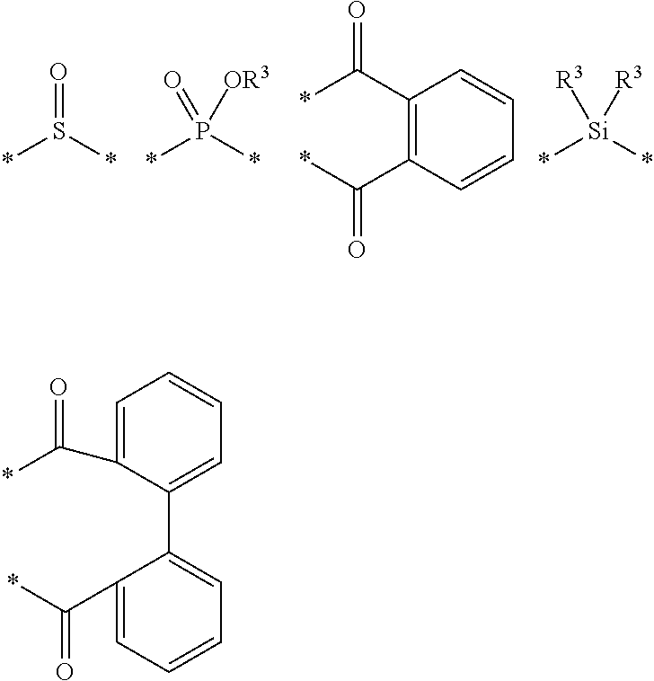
*S(=O)*.*P(=O)(*)[OR3].*C(=O)C1=C(C(=O)*)C=CC=C1.*[Si]([R3])(*)[R3].C1=C(C(=O)*)C(C2=CC=CC=C2C(*)=O)=CC=C1
